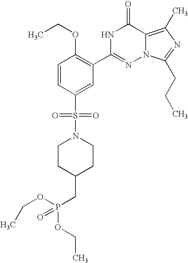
N1C(C2=C(OCC)C=CC(S(N3CCC(CP(OCC)(=O)OCC)CC3)(=O)=O)=C2)=NN2C(=C(C)N=C2CCC)C1=O
